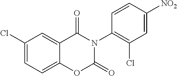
C1(Cl)=CC=C2C(=C1)C(=O)N(C1=C(Cl)C=C([NO2])C=C1)C(=O)O2
